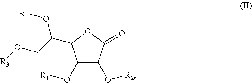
C1(O[R1])=C(O[R2])C(=O)OC1C(CO[R3])O[R4]
